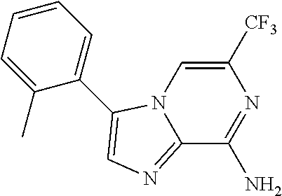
C12=NC=C(C3=CC=CC=C3C)N1C=C([CF3])N=C2N
